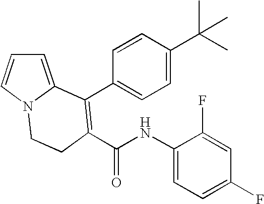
C1=C2N(C=C1)CCC(C(NC1=CC=C(F)C=C1F)=O)=C2C1=CC=C(C(C)(C)C)C=C1
